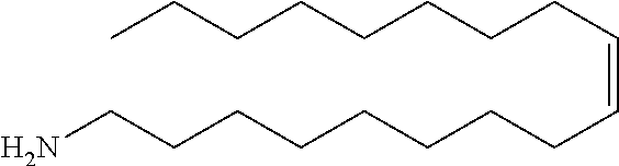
CCCCCCCCC=CCCCCCCCCN
